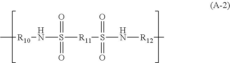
C[R10]NS([R11]S(N[R12]C)(=O)=O)(=O)=O
